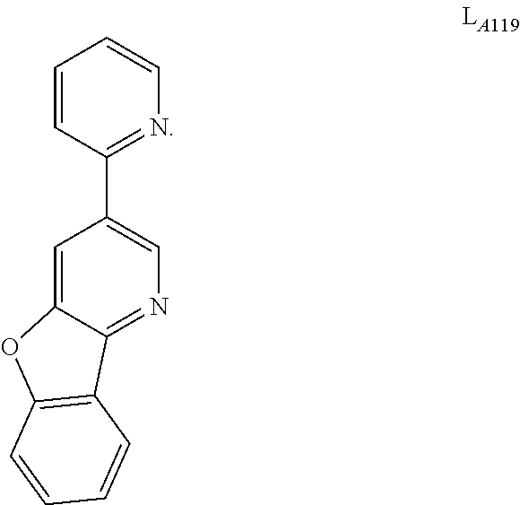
C1=C2C(=NC=C1C1=NC=CC=C1)C1=C(O2)C=CC=C1
